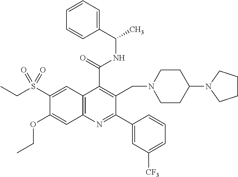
C1=CC=C(C(C)NC(C2=C(CN3CCC(N4CCCC4)CC3)C(C3=CC([CF3])=CC=C3)=NC3=C2C=C(S(CC)(=O)=O)C(OCC)=C3)=O)C=C1
